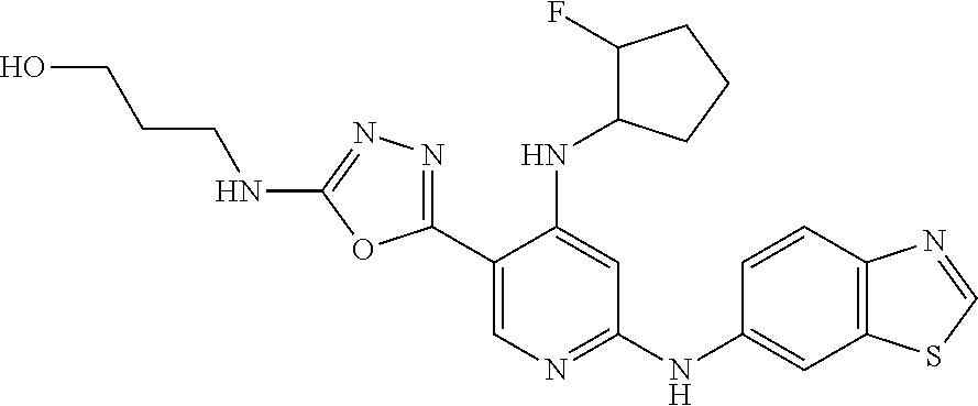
C(CNC1=NN=C(C2=CN=C(NC3=CC4=C(C=C3)N=CS4)C=C2NC2CCCC2F)O1)CO
